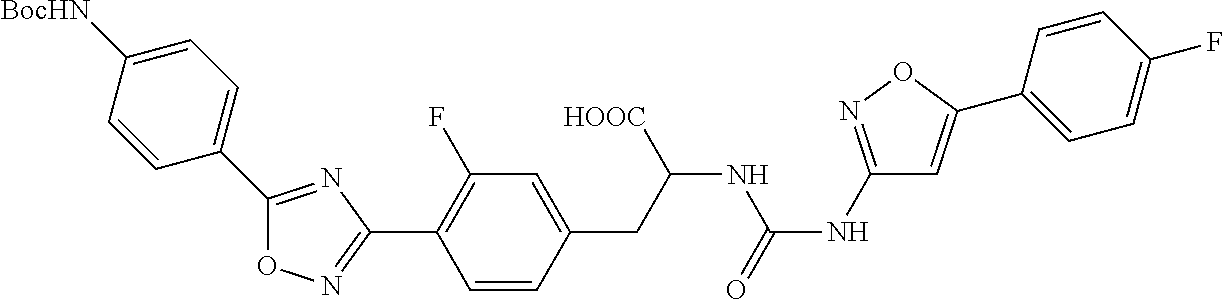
O1N=C(C2=C(F)C=C(CC(NC(=O)NC3=NOC(C4=CC=C(F)C=C4)=C3)[HOOC])C=C2)N=C1C1=CC=C([BocHN])C=C1
